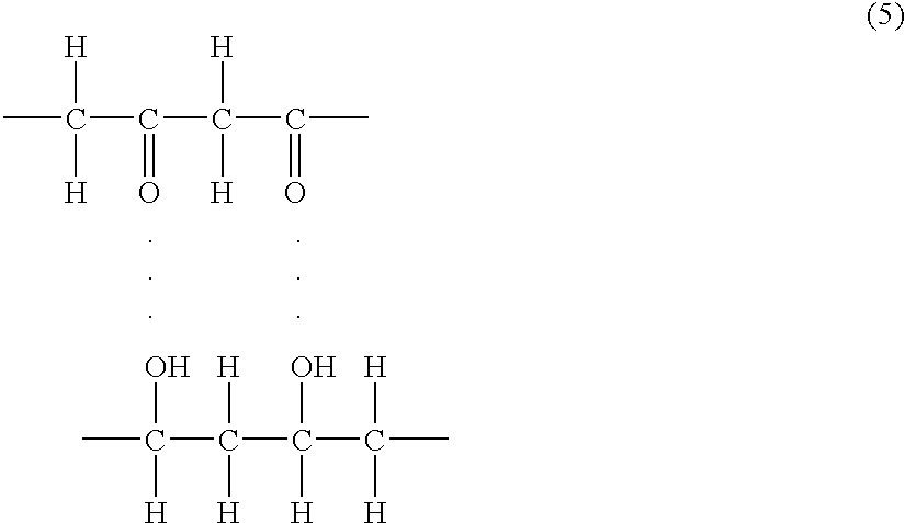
CC(C(C(C(C)=O)([H])[H])=O)([H])[H].CC(C(C(C(C)([H])[H])([H])O)([H])[H])(O)[H]
